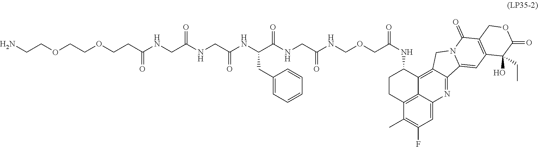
C(C(NCC(NCC(NC(C(NCC(NCOCC(NC1CCC2=C3C1=C1C(=NC3=CC(F)=C2C)C2=CC3=C(C(=O)N2C1)COC(=O)C3(O)CC)=O)=O)=O)CC1=CC=CC=C1)=O)=O)=O)COCCOCCN
